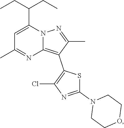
CCC(CC)C1=CC(C)=NC2=C(C3=C(Cl)N=C(N4CCOCC4)S3)C(C)=NN12
